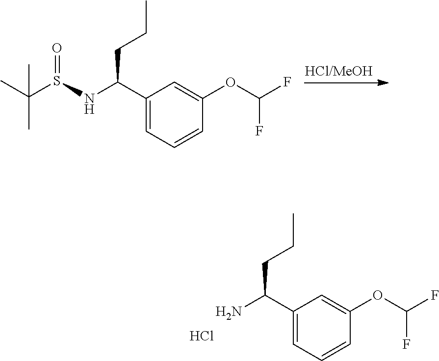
C1(C(NS(=O)C(C)(C)C)CCC)=CC=CC(OC(F)F)=C1.C1(C(N)CCC)=CC=CC(OC(F)F)=C1.Cl
